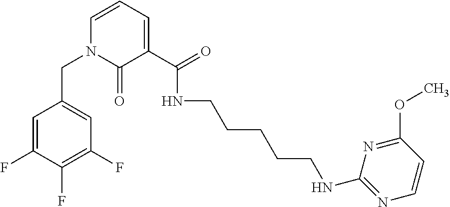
C1=C(F)C(F)=C(F)C=C1CN1C(=O)C(C(=O)NCCCCCNC2=NC=CC(OC)=N2)=CC=C1
